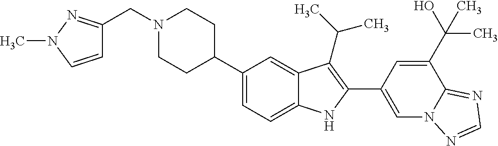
C(N1CCC(C2=CC=C3C(=C2)C(C(C)C)=C(C2=CN4C(=NC=N4)C(C(O)(C)C)=C2)N3)CC1)C1=NN(C)C=C1
